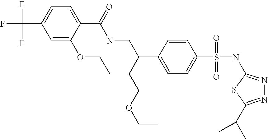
N1=C(C(C)C)SC(NS(C2=CC=C(C(CNC(C3=CC=C(C(F)(F)F)C=C3OCC)=O)CCOCC)C=C2)(=O)=O)=N1
